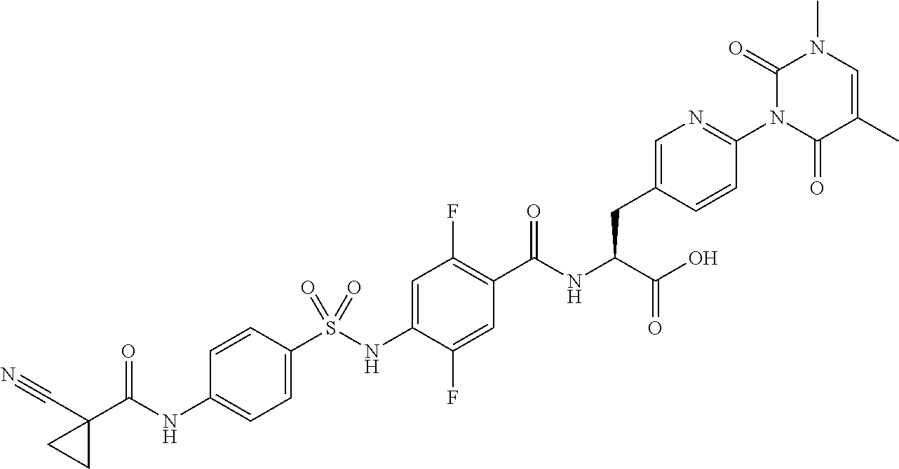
C1=C(S(NC2=CC(F)=C(C(NC(C(O)=O)CC3=CN=C(N4C(=O)C(C)=CN(C)C4=O)C=C3)=O)C=C2F)(=O)=O)C=CC(NC(C2(C#N)CC2)=O)=C1
